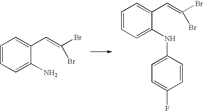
C1=CC=C(N)C(C=C(Br)Br)=C1.C1=CC=C(NC2=CC=C(F)C=C2)C(C=C(Br)Br)=C1
